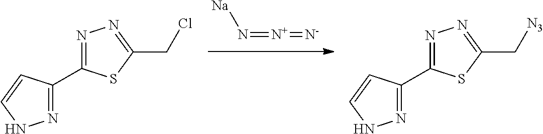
N1=C(C2=NN=C(CCl)S2)C=CN1.[Na]N=[N+]=[N-].N1=C(C2=NN=C(C[N3])S2)C=CN1
